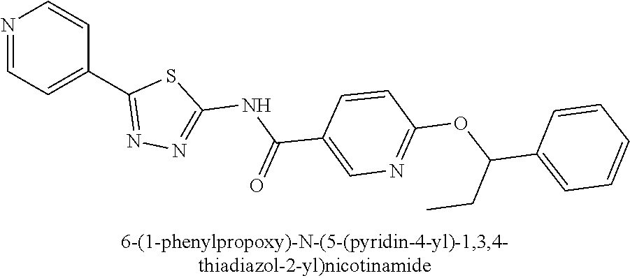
N1=CC=C(C2=NN=C(NC(C3=CN=C(OC(C4=CC=CC=C4)CC)C=C3)=O)S2)C=C1
